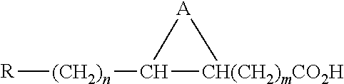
[R][(CH2)n]C1[CH(CH2)mCO2H][A]1
